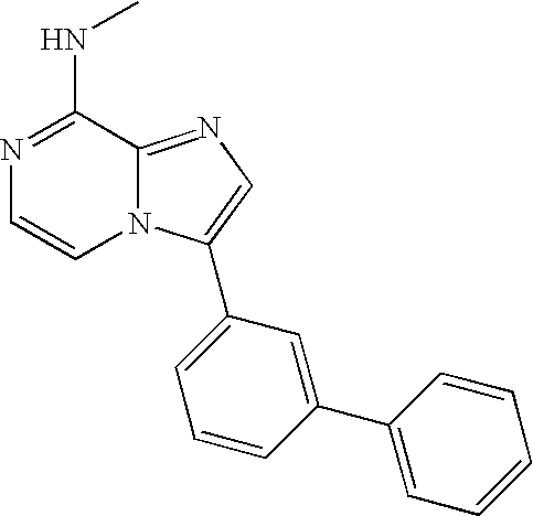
N1=C(NC)C2=NC=C(C3=CC=CC(C4=CC=CC=C4)=C3)N2C=C1
